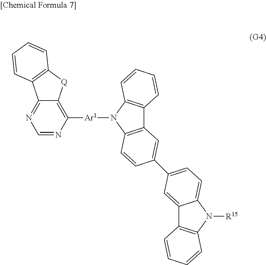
C12=C(N([Ar1]C3=C4C(=NC=N3)C3=C([Q]4)C=CC=C3)C3=C1C=CC=C3)C=CC(C1=CC=C3C(=C1)C1=C(N3[R15])C=CC=C1)=C2
